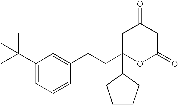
C1C(CCC2=CC(C(C)(C)C)=CC=C2)(C2CCCC2)OC(=O)CC1=O
